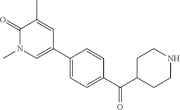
O=C1N(C)C=C(C2=CC=C(C(C3CCNCC3)=O)C=C2)C=C1C
